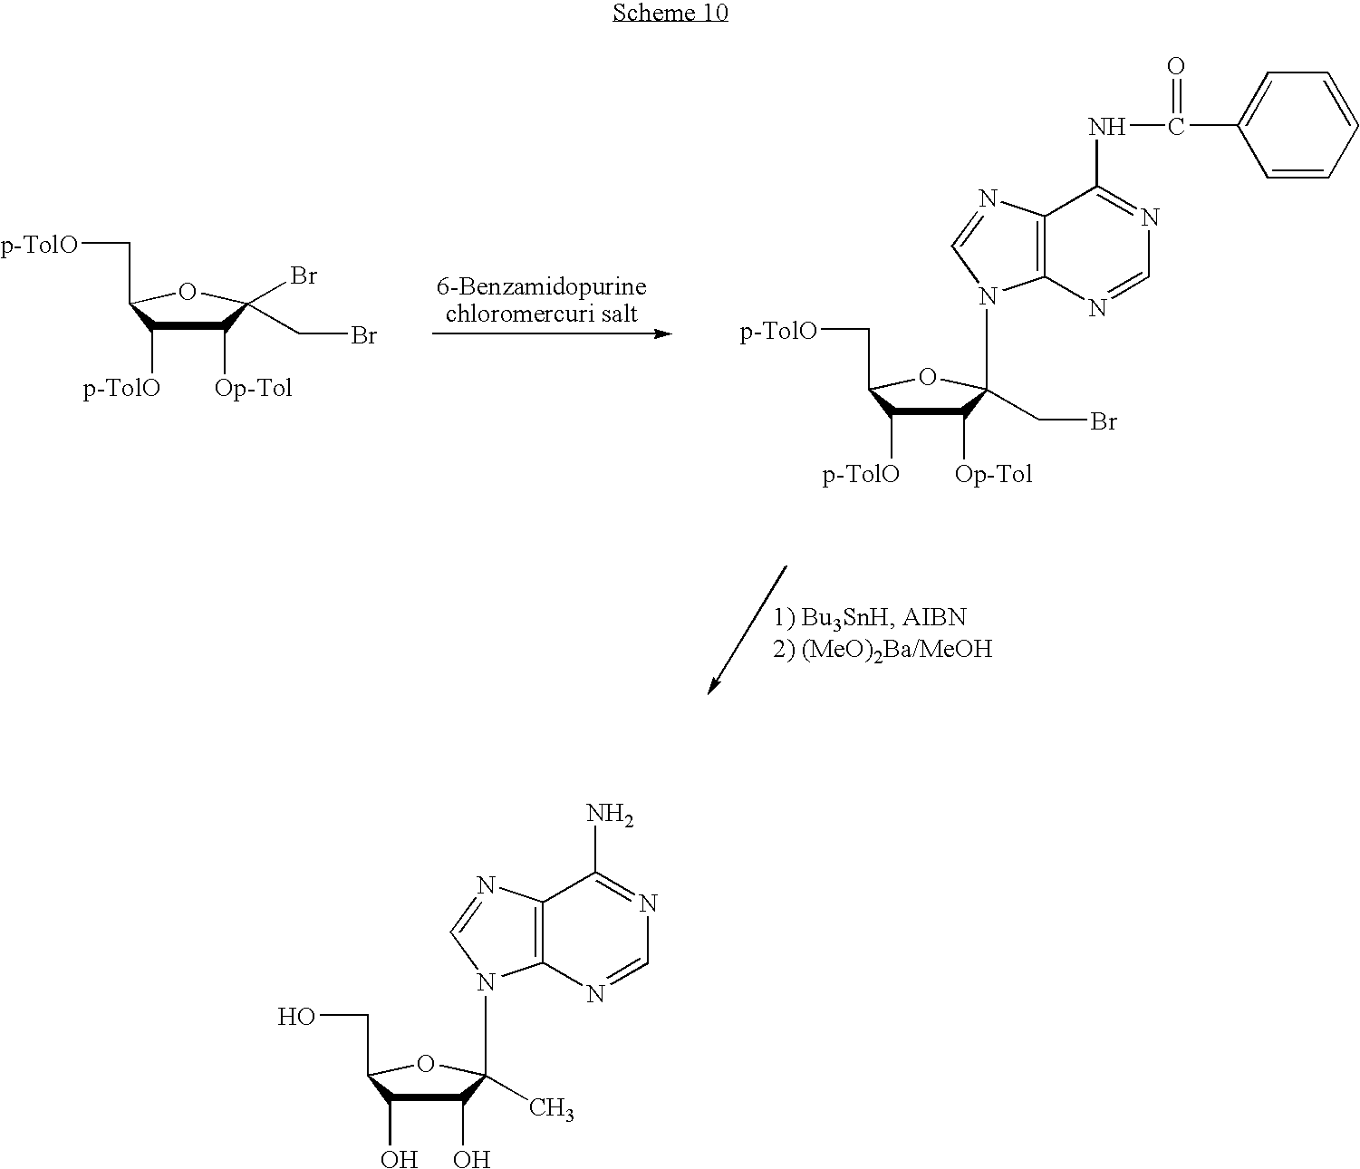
C1([Op-Tol])C([p-TolO])C(C[p-TolO])OC1(CBr)Br.N1(C2(CBr)C([Op-Tol])C([p-TolO])C(C[p-TolO])O2)C2=C(N=C1)C(NC(=O)C1=CC=CC=C1)=NC=N2.C1(O)C(O)C(CO)OC1(N1C2=C(N=C1)C(N)=NC=N2)C
